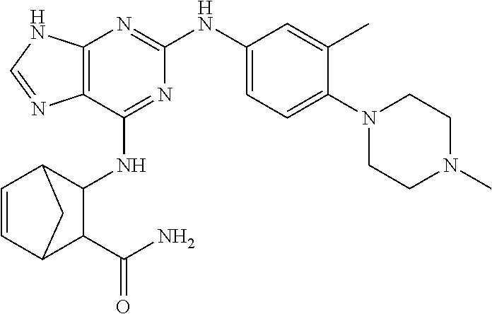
C12=C(N=C(NC3=CC=C(N4CCN(C)CC4)C(C)=C3)N=C1NC1C3C=CC(C1C(N)=O)C3)NC=N2
